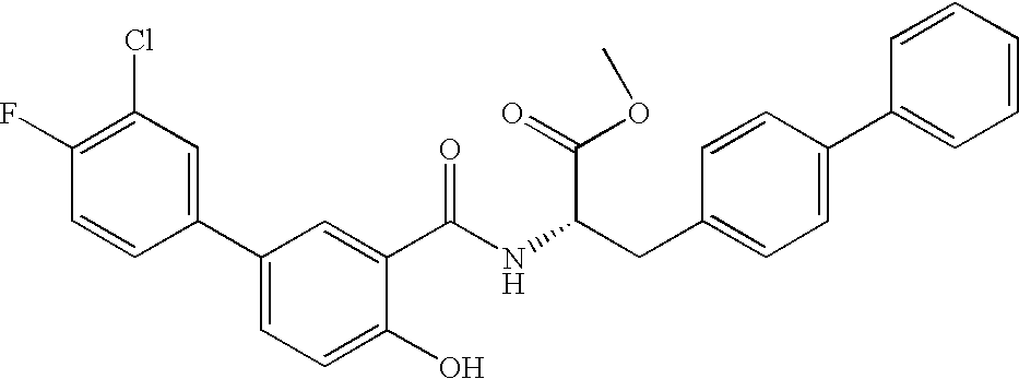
C1=CC(C2=CC=C(O)C(C(=O)NC(CC3=CC=C(C4=CC=CC=C4)C=C3)C(OC)=O)=C2)=CC(Cl)=C1F
